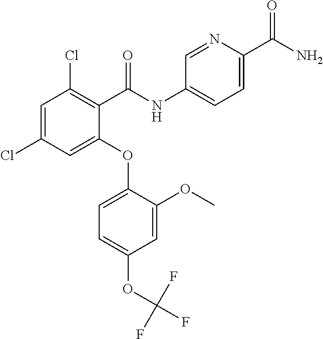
C1(OC2=CC=C(OC(F)(F)F)C=C2OC)=CC(Cl)=CC(Cl)=C1C(NC1=CC=C(C(N)=O)N=C1)=O
